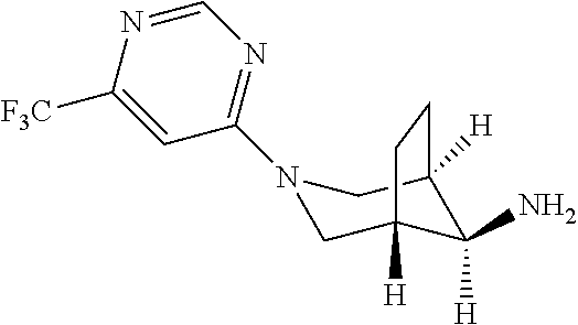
N1(C2=NC=NC([F3C])=C2)CC2([H])C(N)([H])C([H])(C1)CC2
